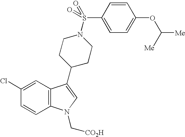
C1(Cl)=CC2=C(C=C1)N(C[CO2H])C=C2C1CCN(S(C2=CC=C(OC([Me])[Me])C=C2)(=O)=O)CC1
